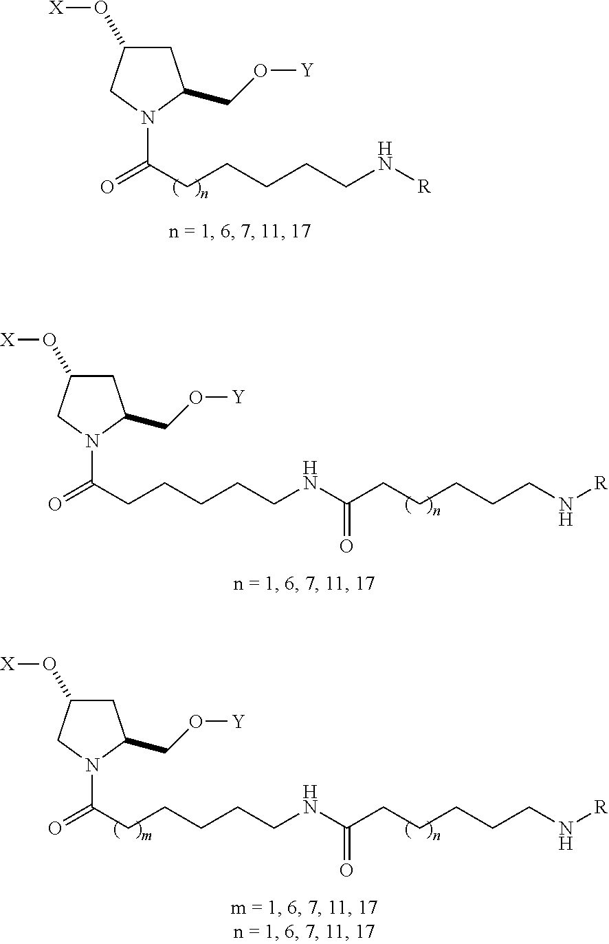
C1(O[X])CC(CO[Y])N(C(CCCCCN[R])=O)C1.C1(O[X])CC(CO[Y])N(C(CCCCCNC(CCCCCN[R])=O)=O)C1.C1(O[X])CC(CO[Y])N(C(CCCCCNC(CCCCCN[R])=O)=O)C1
